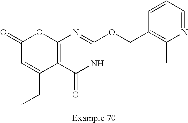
C12=C(C(=O)NC(OCC3=C(C)N=CC=C3)=N1)C(CC)=CC(=O)O2
